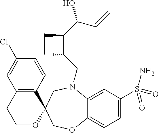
C1=C(Cl)C=CC2=C1CCOC21COC2=CC=C(S(N)(=O)=O)C=C2N(CC2C(C(C=C)O)CC2)C1
